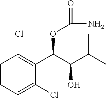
C1=CC=C(Cl)C(C(C(C(C)C)O)OC(N)=O)=C1Cl
